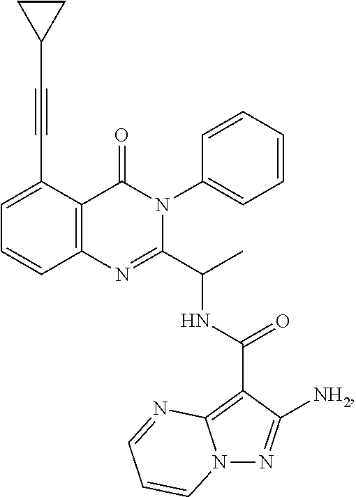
C1=C(C#CC2CC2)C2=C(C=C1)N=C(C(C)NC(=O)C1=C3N(N=C1[NH2])C=CC=N3)N(C1=CC=CC=C1)C2=O
